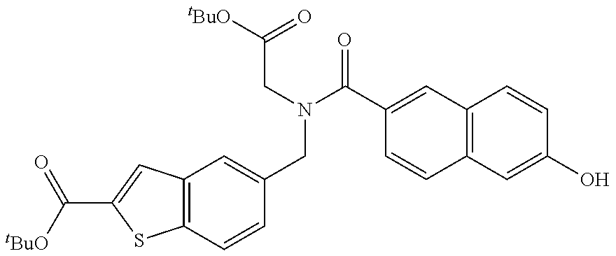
C12=C(C=C(C(=O)[tBuO])S1)C=C(CN(CC(=O)[tBuO])C(=O)C1=CC3=C(C=C1)C=C(O)C=C3)C=C2
